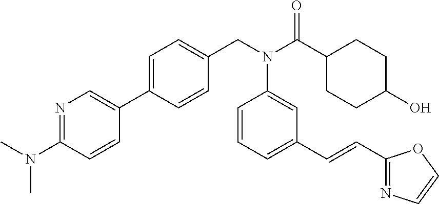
N1=C(N(C)C)C=CC(C2=CC=C(CN(C(C3CCC(O)CC3)=O)C3=CC(C=CC4=NC=CO4)=CC=C3)C=C2)=C1
